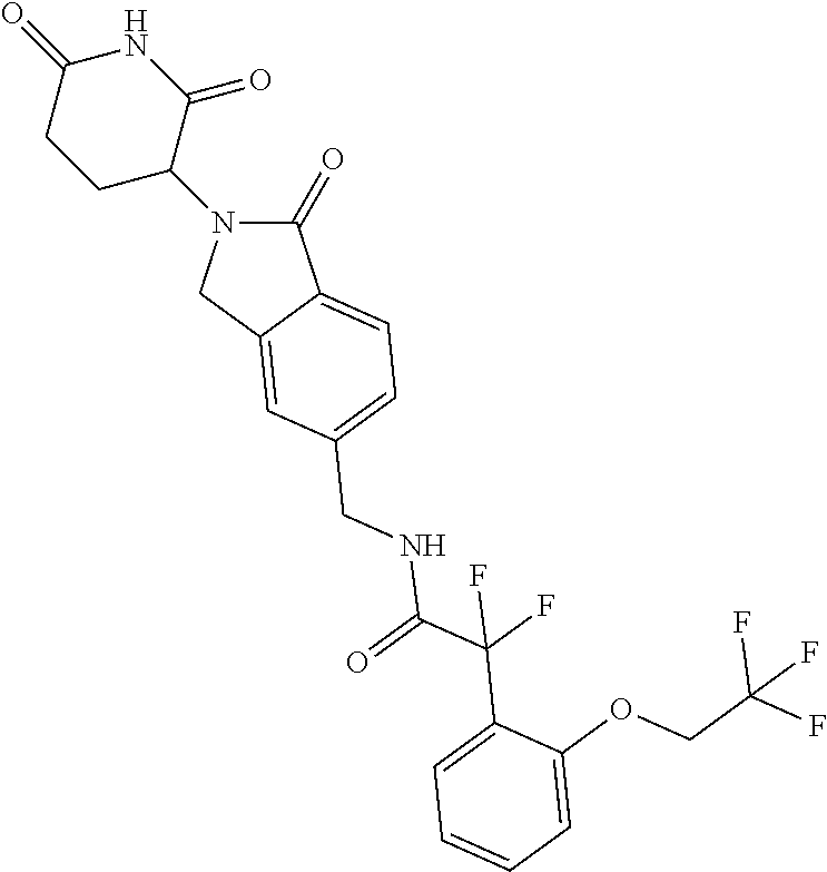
C1(=O)N(C2CCC(=O)NC2=O)CC2=CC(CNC(C(C3=CC=CC=C3OCC(F)(F)F)(F)F)=O)=CC=C12
